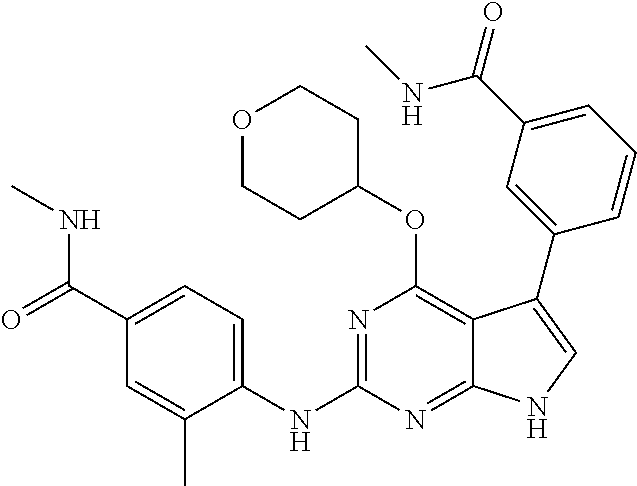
N(C1=NC(OC2CCOCC2)=C2C(=N1)NC=C2C1=CC(C(=O)NC)=CC=C1)C1=CC=C(C(=O)NC)C=C1C
